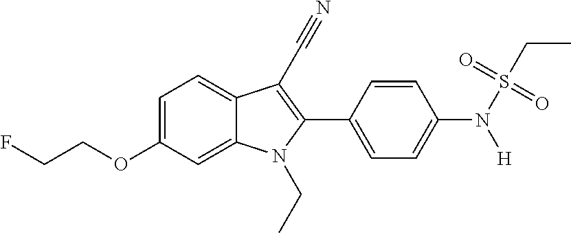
C1=C(OCCF)C=C2C(=C1)C(C#N)=C(C1=CC=C(N(S(CC)(=O)=O)[H])C=C1)N2CC
